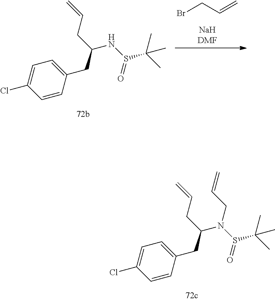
C(CC1=CC=C(Cl)C=C1)(N(S(=O)C(C)(C)C)CC=C)CC=C.C(CC1=CC=C(Cl)C=C1)(NS(=O)C(C)(C)C)CC=C.BrCC=C
